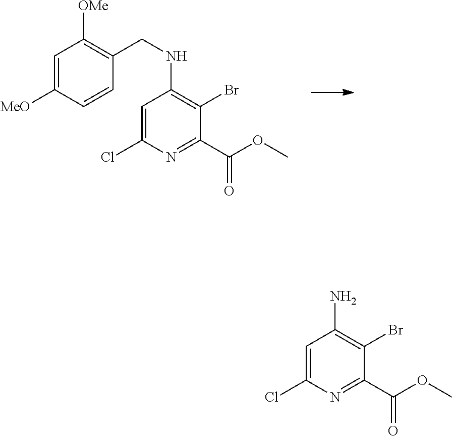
C1=C(Cl)N=C(C(OC)=O)C(Br)=C1NCC1=C([OMe])C=C([MeO])C=C1.C1=C(Cl)N=C(C(OC)=O)C(Br)=C1N
